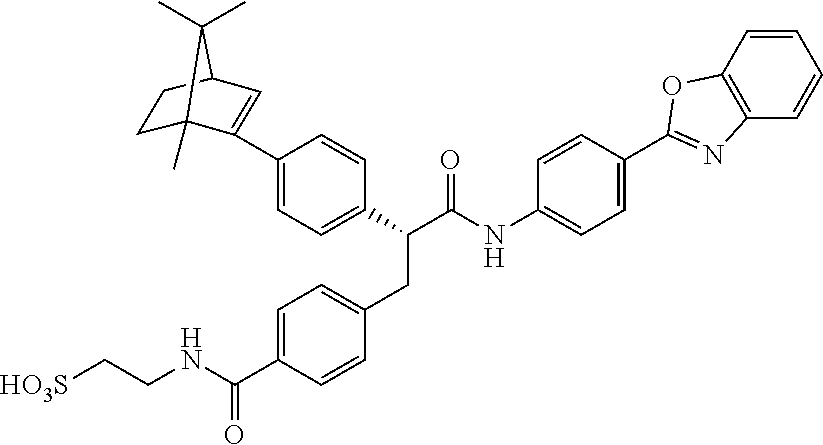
C1(C(C(NC2=CC=C(C3=NC4=C(C=CC=C4)O3)C=C2)=O)CC2=CC=C(C(NCC[HO3S])=O)C=C2)=CC=C(C2=CC3CCC2(C)C3(C)C)C=C1
